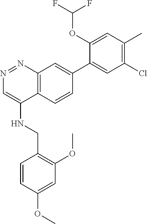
N1=NC2=C(C(NCC3=C(OC)C=C(OC)C=C3)=C1)C=CC(C1=CC(Cl)=C(C)C=C1OC(F)F)=C2
